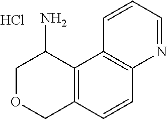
C1OCC2=C(C1N)C1=C(C=C2)N=CC=C1.Cl
